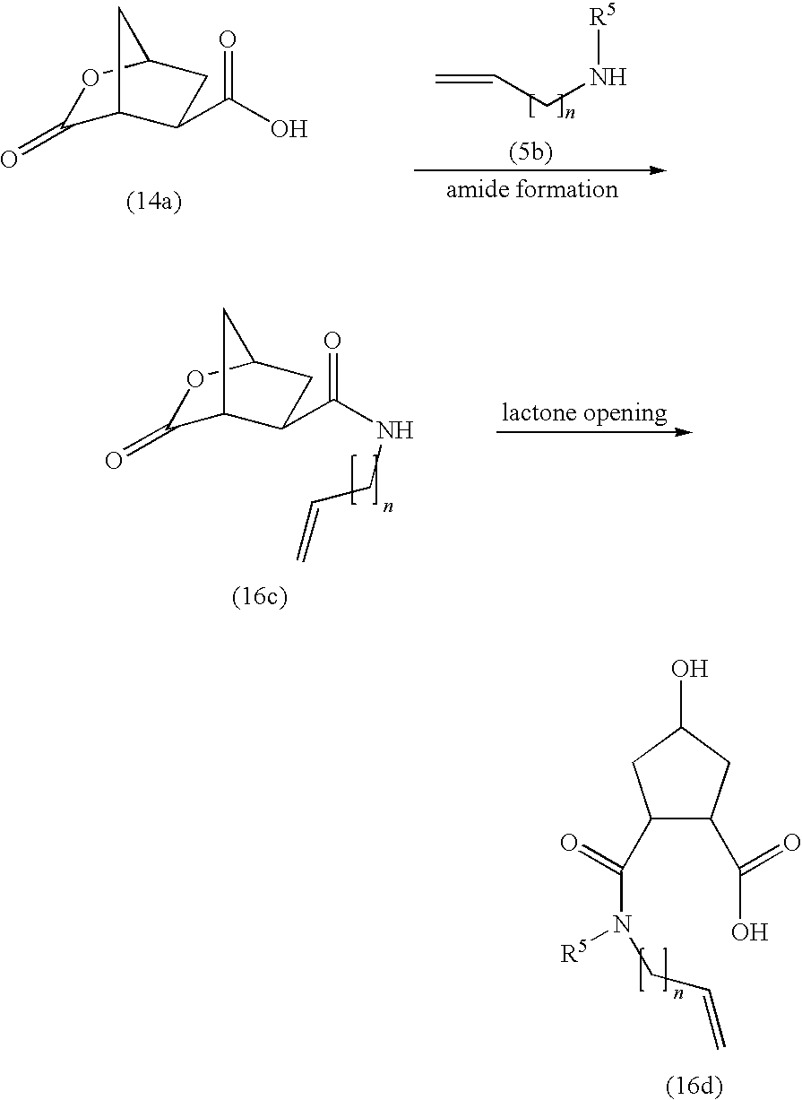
C1(=O)C2C(C(O)=O)CC(O1)C2.C=CCN[R5].C1(=O)C2C(C(NCC=C)=O)CC(O1)C2.C1(C(N([R5])CC=C)=O)C(C(=O)O)CC(O)C1
